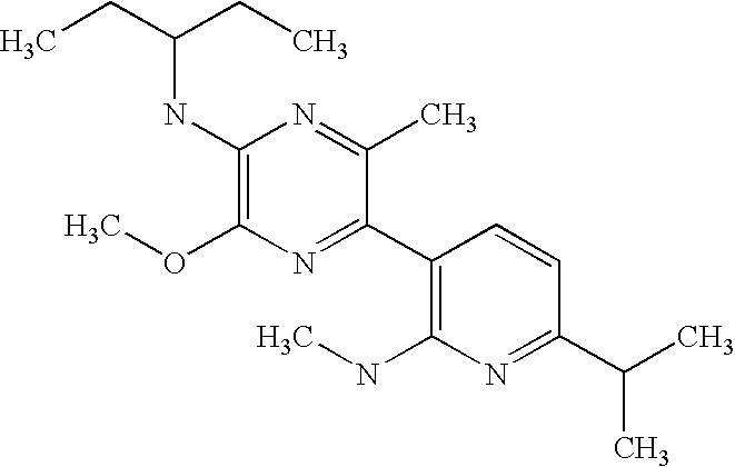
C1(NC(CC)CC)=C(OC)N=C(C2=C(NC)N=C(C(C)C)C=C2)C(C)=N1
